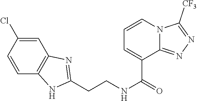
C1=C(Cl)C=CC2=C1N=C(CCNC(=O)C1=CC=CN3C1=NN=C3[CF3])N2
